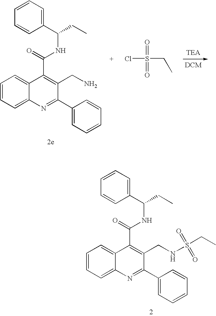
C1=CC=C2C(=C1)C(C(=O)NC(C1=CC=CC=C1)CC)=C(CN)C(C1=CC=CC=C1)=N2.ClS(CC)(=O)=O.C1=CC=C2C(=C1)C(C(=O)NC(C1=CC=CC=C1)CC)=C(CNS(CC)(=O)=O)C(C1=CC=CC=C1)=N2
